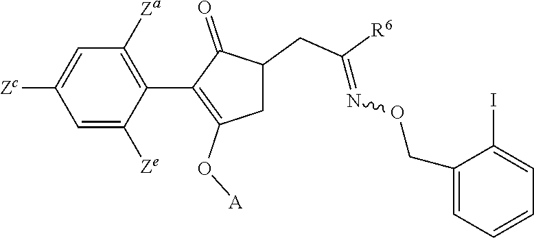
C1=C([Ze])C(C2=C(O[A])CC(CC([R6])=NOCC3=CC=CC=C3I)C2=O)=C([Za])C=C1[Zc]
